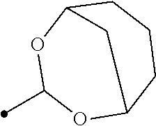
CC1OC2CCCC(O1)C2
